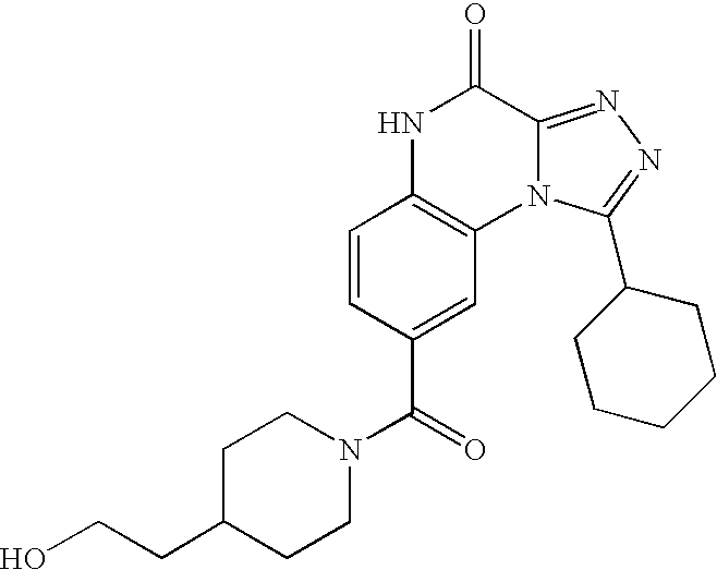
C1=CC(C(=O)N2CCC(CCO)CC2)=CC2=C1NC(=O)C1=NN=C(C3CCCCC3)N21
